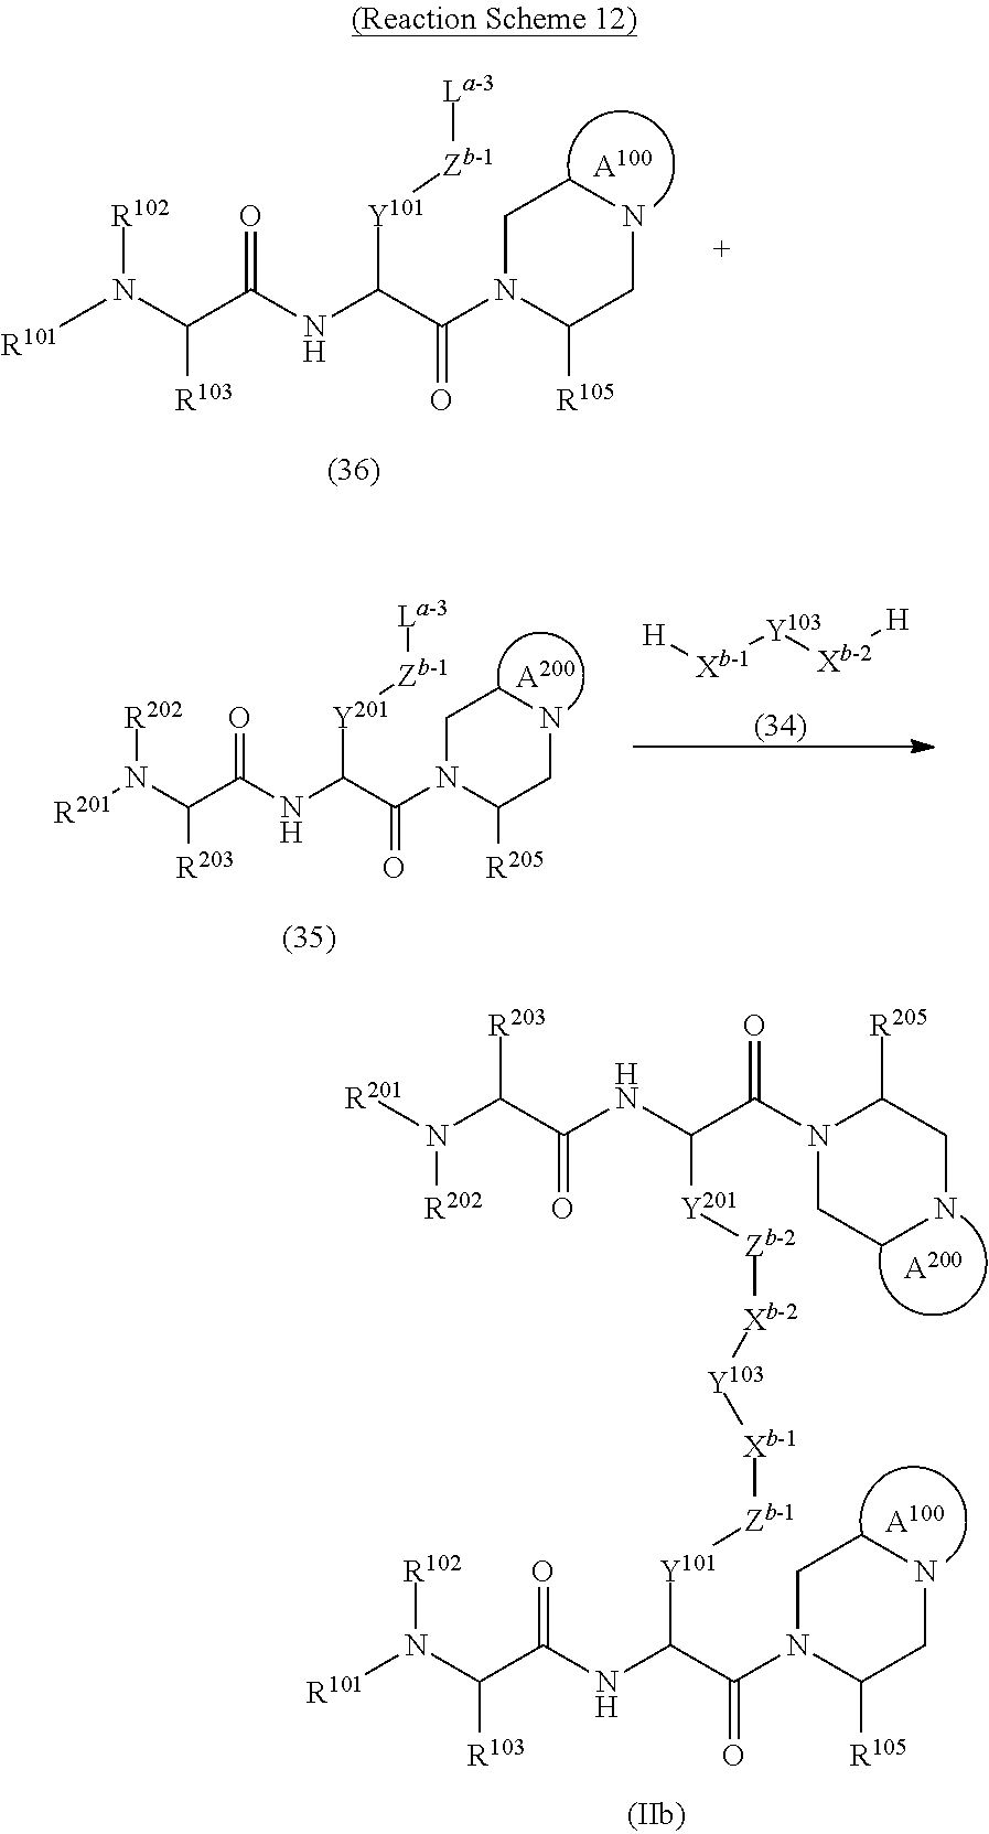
N(C(C(NC(C(N1C([R105])CNCC1)=O)[Y101][Zb-1][La-3])=O)[R103])([R102])[R101].[A100].[A100].[R101]N(C(C(NC(C(N1C([R105])CNCC1)=O)[Y101][Zb-1][Xb-1][Y103][Xb-2][Zb-2][Y201]C(NC(C(N([R201])[R202])[R203])=O)C(N1CCNCC1[R205])=O)=O)[R103])[R102].[A200].[R201]N(C(C(NC(C(N1C([R205])CNCC1)=O)[Y201][Zb-1][La-3])=O)[R203])[R202].[A200].[H][Xb-1][Y103][Xb-2][H]
